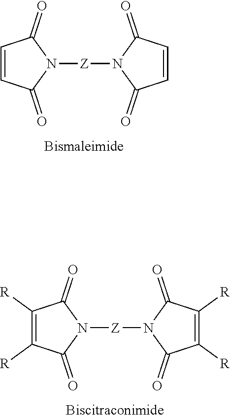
C1=CC(=O)N([Z]N2C(=O)C=CC2=O)C1=O.C1([R])=C([R])C(=O)N([Z]N2C(=O)C([R])=C([R])C2=O)C1=O
